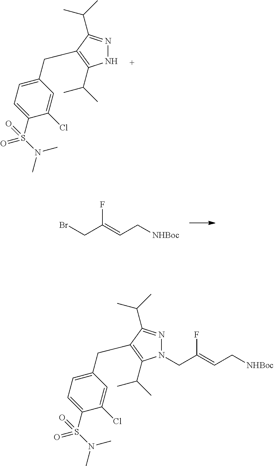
N1N=C(C(C)C)C(CC2=CC=C(S(N(C)C)(=O)=O)C(Cl)=C2)=C1C(C)C.BrCC(=CC[NHBoc])F.N1(CC(=CC[NHBoc])F)N=C(C(C)C)C(CC2=CC=C(S(N(C)C)(=O)=O)C(Cl)=C2)=C1C(C)C
